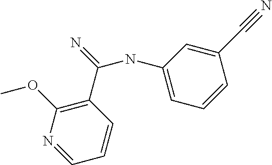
N(C1=CC=CC(C#N)=C1)C(=N)C1=C(OC)N=CC=C1
